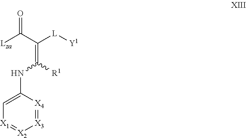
O=C(C([L][Y1])=C([R1])NC1=C[X1]=[X2][X3]=[X4]1)[Lza]
